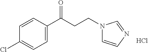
C1=CC(C(CCN2C=CN=C2)=O)=CC=C1Cl.Cl
